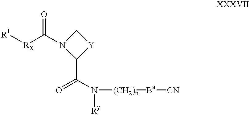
[R1][RX]C(=O)N1C[Y]C1C(=O)N([(CH2)n][Ba][CN])[Ry]
